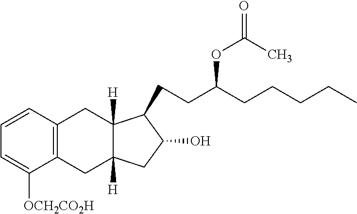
C1=CC2=C(C([OCH2CO2H])=C1)CC1([H])C([H])(C2)C(CCC(CCCCC)OC(=O)C)C(O)C1
